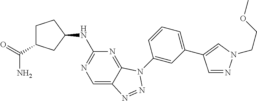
C1=C2C(=NC(NC3CCC(C(N)=O)C3)=N1)N(C1=CC(C3=CN(CCOC)N=C3)=CC=C1)N=N2
